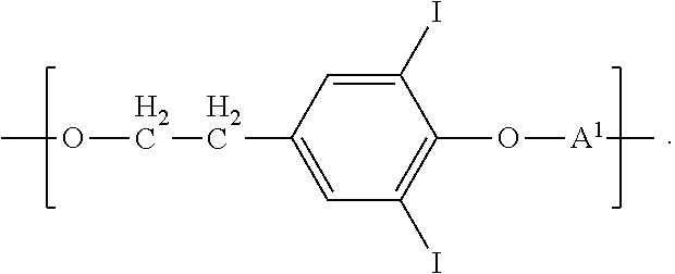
COCCC1=CC(I)=C(O[A1]C)C(I)=C1
